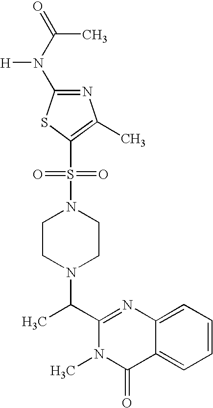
C1(C(N2CCN(S(C3=C(C)N=C(N(C(=O)C)[H])S3)(=O)=O)CC2)C)=NC2=CC=CC=C2C(=O)N1C
